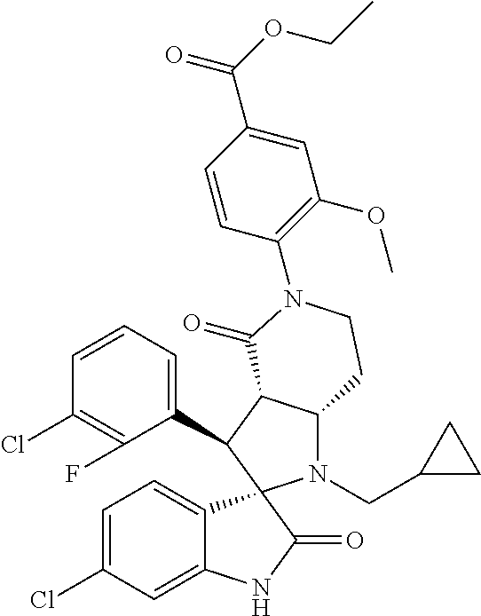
C1(C2C3C(N(CC4CC4)C24C2=CC=C(Cl)C=C2NC4=O)CCN(C2=C(OC)C=C(C(OCC)=O)C=C2)C3=O)=CC=CC(Cl)=C1F
